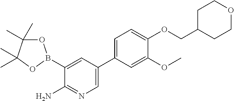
C1C(COC2=CC=C(C3=CN=C(N)C(B4OC(C)(C)C(C)(C)O4)=C3)C=C2OC)CCOC1
